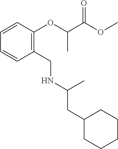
C1C(CC(NCC2=C(OC(C(OC)=O)C)C=CC=C2)C)CCCC1
